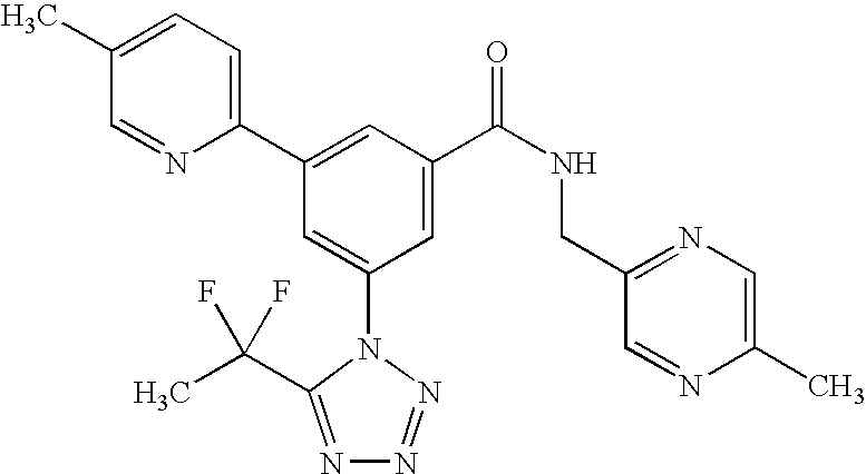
C1(C2=CC(C(NCC3=NC=C(C)N=C3)=O)=CC(N3C(C(F)(F)C)=NN=N3)=C2)=CC=C(C)C=N1
